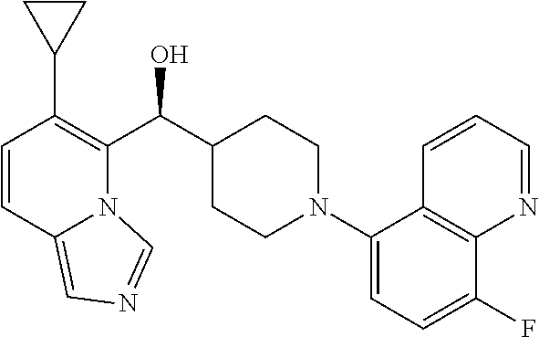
C1=CC2=CN=CN2C(C(C2CCN(C3=CC=C(F)C4=C3C=CC=N4)CC2)O)=C1C1CC1
